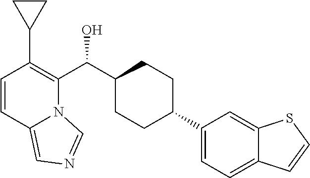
C1=CC2=CN=CN2C(C(C2CCC(C3=CC=C4C(=C3)SC=C4)CC2)O)=C1C1CC1
